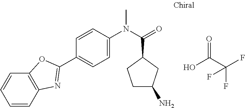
C1=CC2=C(C=C1)OC(C1=CC=C(N(C(=O)C3CCC(N)C3)C)C=C1)=N2.OC(C(F)(F)F)=O
